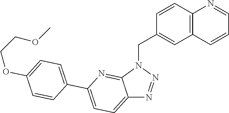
C12=C(C=CC(CN3C4=NC(C5=CC=C(OCCOC)C=C5)=CC=C4N=N3)=C1)N=CC=C2
